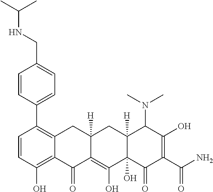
C1(C2=C3C(=C(O)C=C2)C(=O)C2=C(O)C4(O)C([H])(CC2([H])C3)C(N(C)C)C(O)=C(C(N)=O)C4=O)=CC=C(CNC(C)C)C=C1
